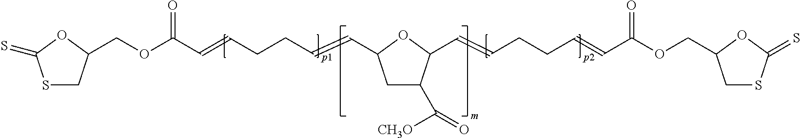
C(OC(C=CCCC=CC1CC(C([CH3O])=O)C(C=CCCC=CC(OCC2CSC(=S)O2)=O)O1)=O)C1CSC(=S)O1
